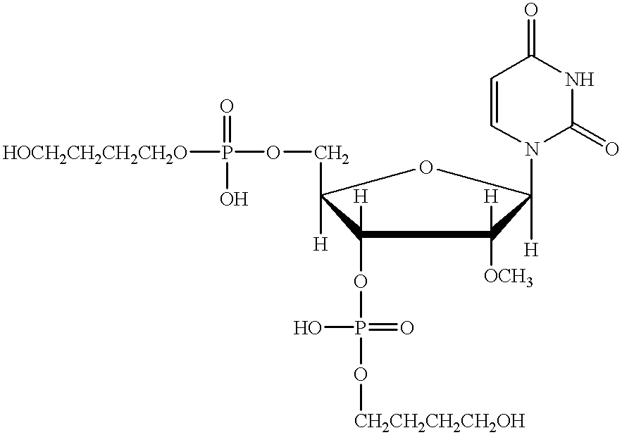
C1(OP(=O)(O)O[CH2CH2CH2CH2OH])([H])C([H])(COP([HOCH2CH2CH2CH2O])(=O)O)OC([H])(N2C(=O)NC(=O)C=C2)C1([OCH3])[H]
